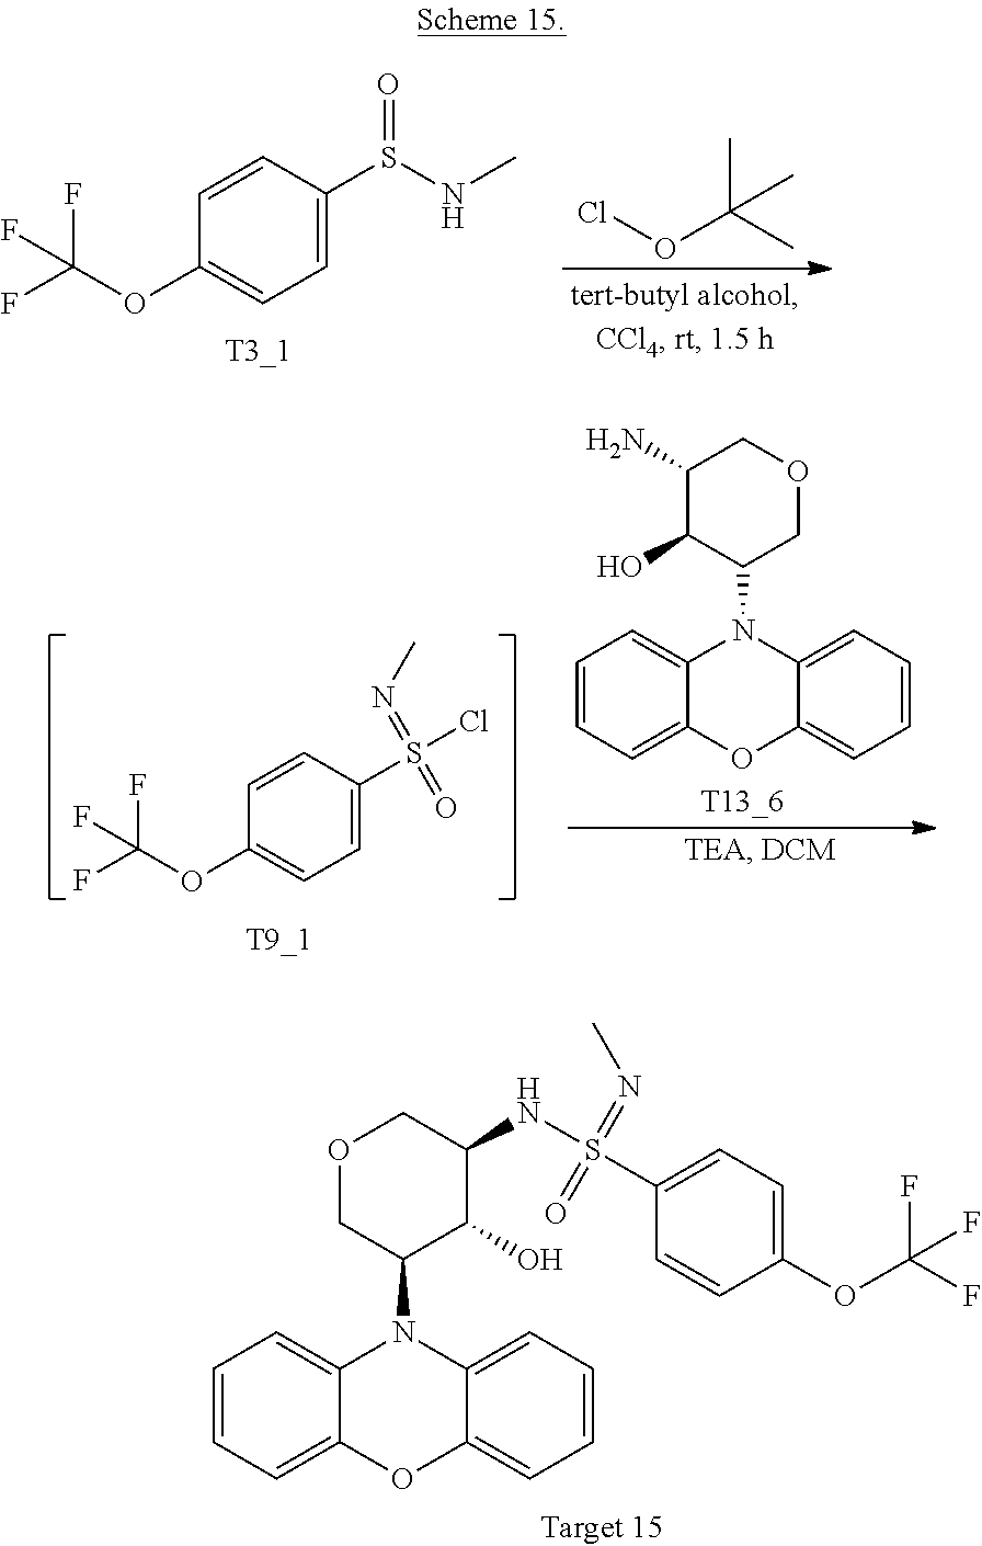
C1=C(S(NC)=O)C=CC(OC(F)(F)F)=C1.O(C(C)(C)C)Cl.C1=C(S(Cl)(=NC)=O)C=CC(OC(F)(F)F)=C1.C12=CC=CC=C1N(C1C(O)C(N)COC1)C1=CC=CC=C1O2.C12=CC=CC=C1N(C1COCC(NS(C3=CC=C(OC(F)(F)F)C=C3)(=O)=NC)C1O)C1=CC=CC=C1O2
